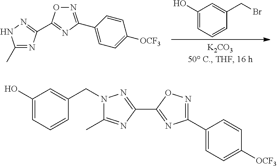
C1(C)=NC(C2=NC(C3=CC=C([OCF3])C=C3)=NO2)=NN1.C1(O)=CC=CC(CBr)=C1.C1(O)=CC=CC(CN2C(C)=NC(C3=NC(C4=CC=C([OCF3])C=C4)=NO3)=N2)=C1
